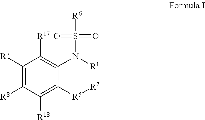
C1([R7])=C([R8])C([R18])=C([R5][R2])C(N([R1])S(=O)(=O)[R6])=C1[R17]
